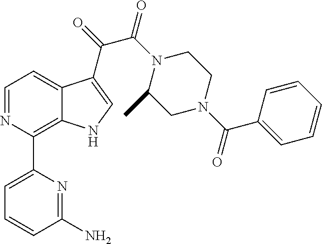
C1=CC(N)=NC(C2=C3C(=CC=N2)C(C(=O)C(N2C(C)CN(C(C4=CC=CC=C4)=O)CC2)=O)=CN3)=C1
